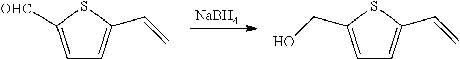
C1=C([OHC])SC(C=C)=C1.[NaBH4].C1=C(CO)SC(C=C)=C1
